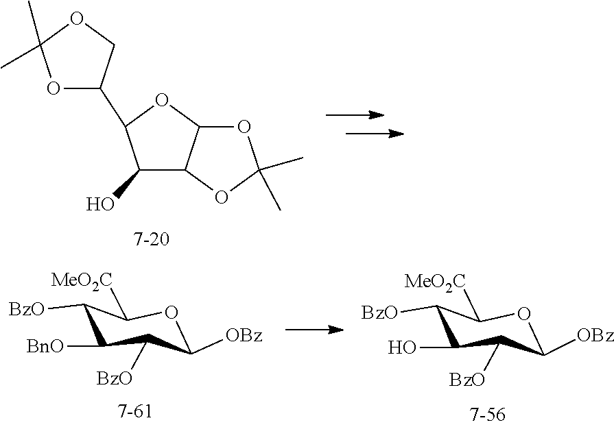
O1C(C)(C)OC2C(O)C(C3OC(C)(C)OC3)OC12.C1([BnO])C([BzO])C([OBz])OC([MeO2C])C1[BzO].OC1C([BzO])C([OBz])OC([MeO2C])C1[BzO]
